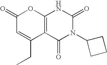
C12=C(C(=O)N(C3CCC3)C(=O)N1)C(CC)=CC(=O)O2
